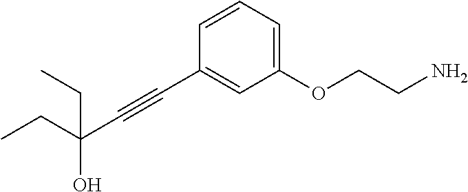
C(#CC1=CC(OCCN)=CC=C1)C(O)(CC)CC
